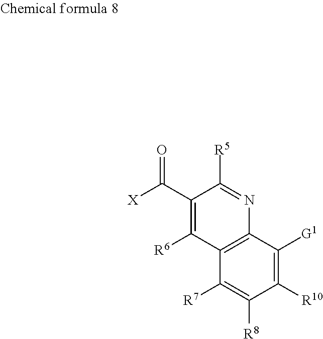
C(C1=C([R6])C2=C(N=C1[R5])C([G1])=C([R10])C([R8])=C2[R7])([X])=O
